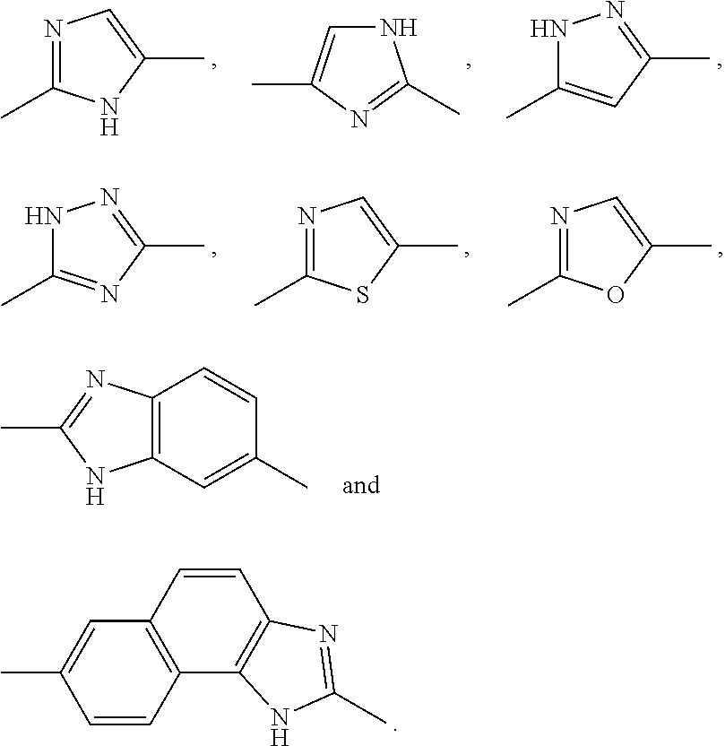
C1=CC2=C(C=C1C)C=CC1=C2NC(C)=N1.N1=C(C)NC(C)=C1.N1C=C(C)N=C1C.N1C(C)=CC(C)=N1.N1C(C)=NC(C)=N1.N1=C(C)SC(C)=C1.N1=C(C)OC(C)=C1.C12=C(C=C(C)C=C1)NC(C)=N2
